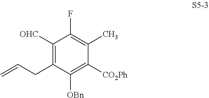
C(CC1=C([OHC])C(F)=C(C)C([CO2Ph])=C1[OBn])=C
